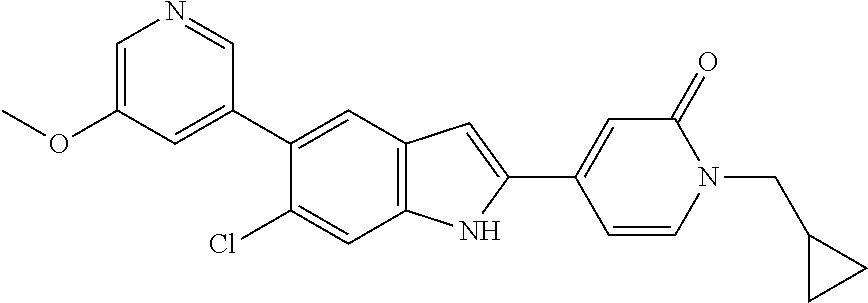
C1=C(OC)C=C(C2=CC3=C(C=C2Cl)NC(C2=CC(=O)N(CC4CC4)C=C2)=C3)C=N1
